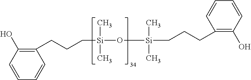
C1(CCC[Si](C)(C)O[Si](C)(C)CCCC2=C(O)C=CC=C2)=C(O)C=CC=C1
